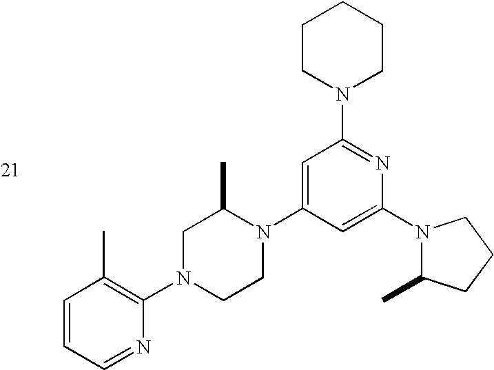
C1=CC=NC(N2CCN(C3=CC(N4CCCCC4)=NC(N4C(C)CCC4)=C3)C(C)C2)=C1C
